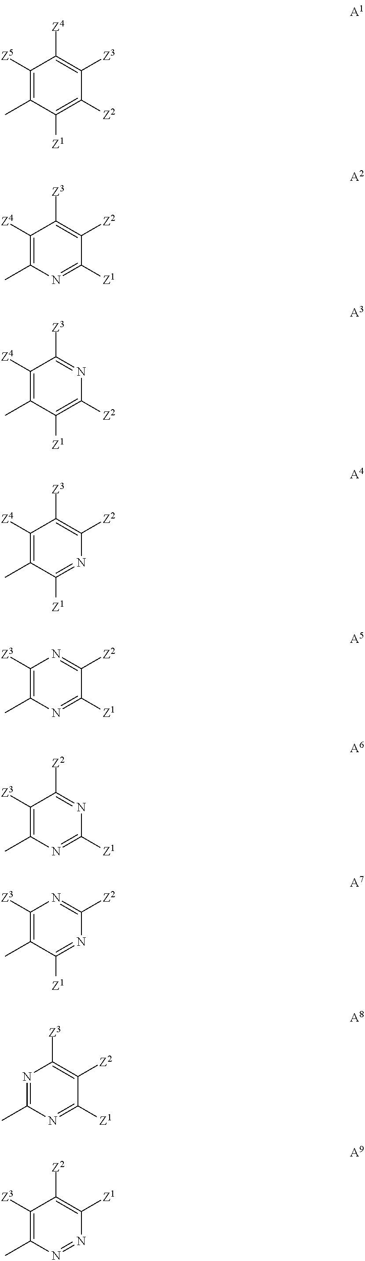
C1([Z5])=C(C)C([Z1])=C([Z2])C([Z3])=C1[Z4].C1([Z4])=C(C)N=C([Z1])C([Z2])=C1[Z3].C1([Z4])=C(C)C([Z1])=C([Z2])N=C1[Z3].C1([Z4])=C(C)C([Z1])=NC([Z2])=C1[Z3].C1([Z3])=C(C)N=C([Z1])C([Z2])=N1.C1([Z3])=C(C)N=C([Z1])N=C1[Z2].C1([Z3])=C(C)C([Z1])=NC([Z2])=N1.N1=C(C)N=C([Z1])C([Z2])=C1[Z3].C1([Z3])=C(C)N=NC([Z1])=C1[Z2]
